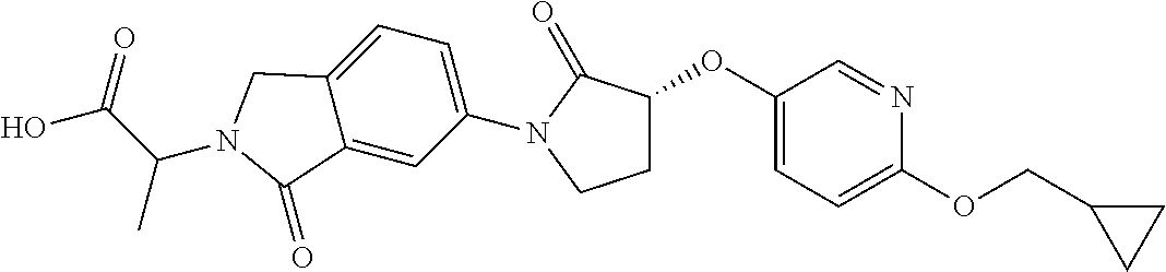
C1(OC2CCN(C3=CC=C4C(=C3)C(=O)N(C(C(O)=O)C)C4)C2=O)=CC=C(OCC2CC2)N=C1
